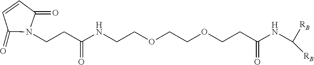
C(CC(NCCOCCOCCC(=O)NC([RB])[RB])=O)N1C(=O)C=CC1=O
